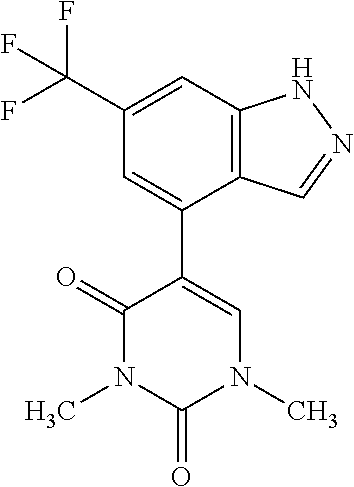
C12=C(C=C(C(F)(F)F)C=C1C1=CN(C)C(=O)N(C)C1=O)NN=C2
